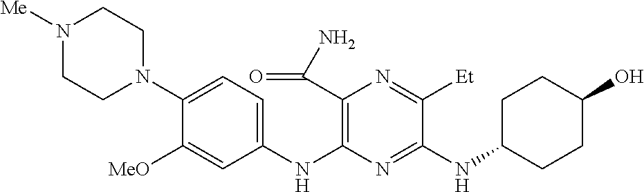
C1(NC2=C(C(N)=O)N=C([Et])C(NC3CCC(O)CC3)=N2)=CC=C(N2CCN([Me])CC2)C([MeO])=C1
